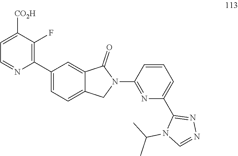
C1(C2=C(F)C([CO2H])=CC=N2)=CC=C2C(=C1)C(=O)N(C1=NC(C3=NN=CN3C(C)C)=CC=C1)C2
